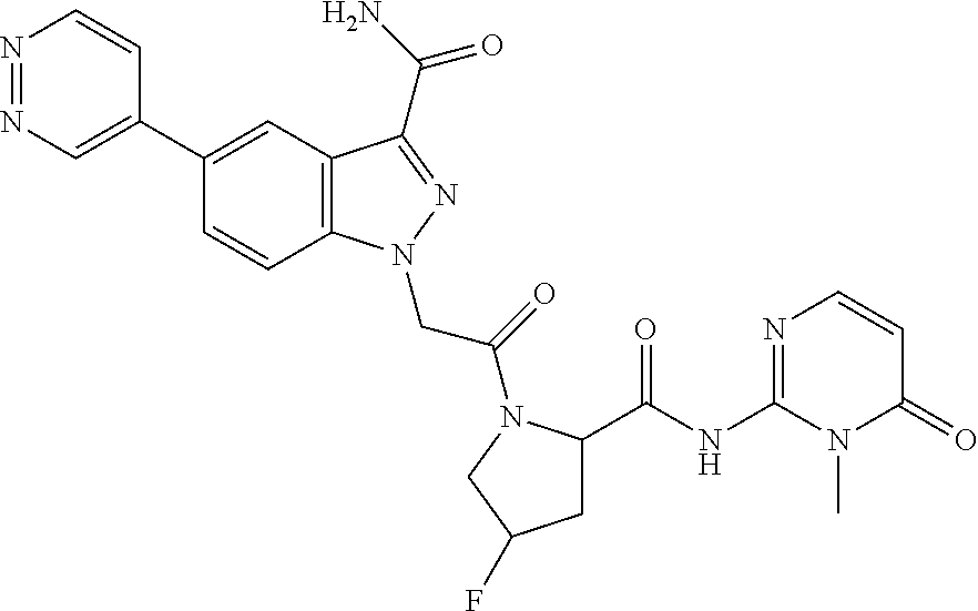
N1=NC=C(C2=CC3=C(C=C2)N(CC(=O)N2C(C(=O)NC4=NC=CC(=O)N4C)CC(F)C2)N=C3C(N)=O)C=C1
